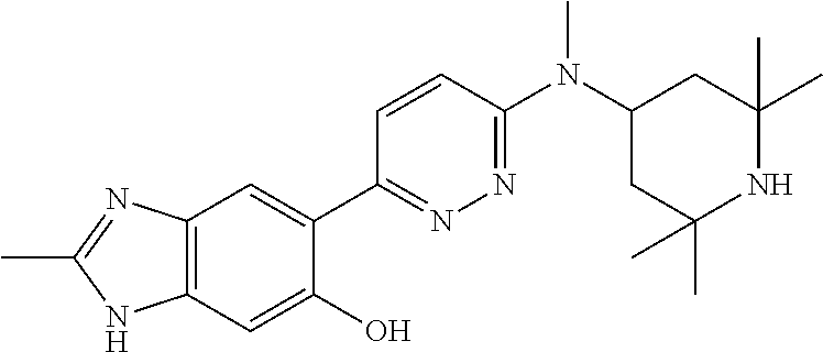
C12=C(C=C(O)C(C3=NN=C(N(C4CC(C)(C)NC(C)(C)C4)C)C=C3)=C1)NC(C)=N2
